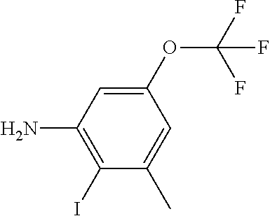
C1(I)=C(N)C=C(OC(F)(F)F)C=C1C
